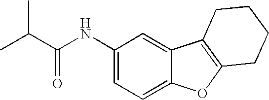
C1(NC(=O)C(C)C)=CC=C2C(=C1)C1=C(O2)CCCC1
